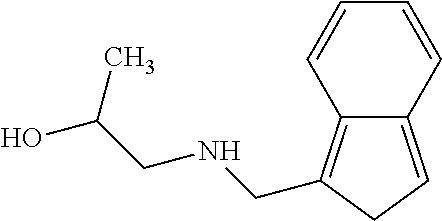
C12=C(CNCC(O)C)CC=C1C=CC=C2
